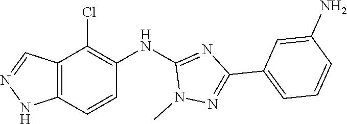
N1(C)N=C(C2=CC=CC(N)=C2)N=C1NC1=C(Cl)C2=C(NN=C2)C=C1
